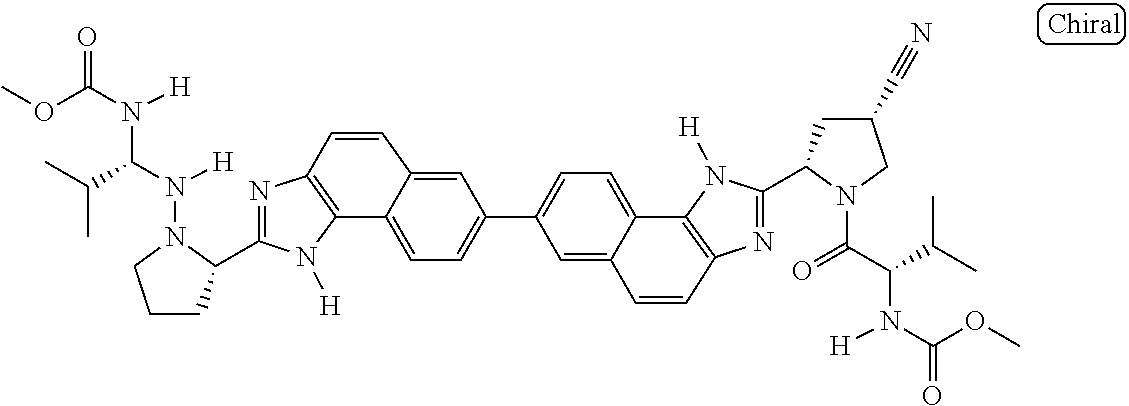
C12=C(N=C(C3CCCN3N([H])C(C(C)C)N([H])C(OC)=O)N1[H])C=CC1=CC(C3=CC=C4C5=C(N=C(C6CC(C#N)CN6C(=O)C(C(C)C)N([H])C(OC)=O)N5[H])C=CC4=C3)=CC=C21
